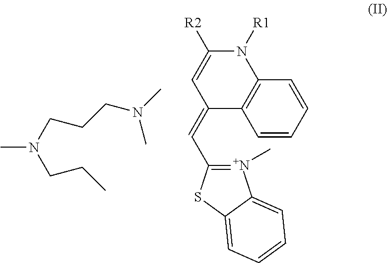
CN(CCCN(C)C)CCC.C1([R2])=CC(=CC2=[N+](C)C3=CC=CC=C3S2)C2=C(N1[R1])C=CC=C2
